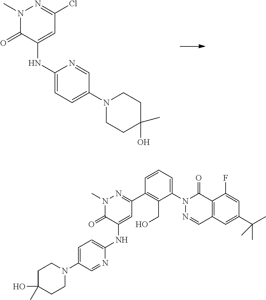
C1(NC2=CC(Cl)=NN(C)C2=O)=CC=C(N2CCC(C)(O)CC2)C=N1.C1C(O)(C)CCN(C2=CC=C(NC3=CC(C4=C(CO)C(N5N=CC6=C(C5=O)C(F)=CC(C(C)(C)C)=C6)=CC=C4)=NN(C)C3=O)N=C2)C1
